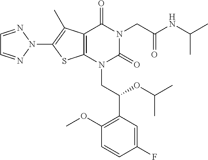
C12=C(N(CC(C3=C(OC)C=CC(F)=C3)OC(C)C)C(=O)N(CC(NC(C)C)=O)C1=O)SC(N1N=CC=N1)=C2C
